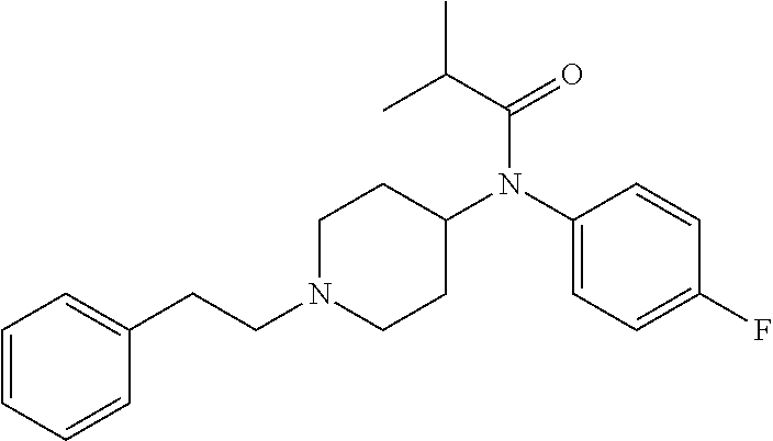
C1N(CCC2=CC=CC=C2)CCC(N(C2=CC=C(F)C=C2)C(C(C)C)=O)C1
